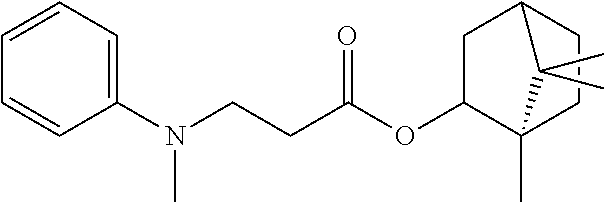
C1(N(C)CCC(OC2C3(C)CCC(C2)C3(C)C)=O)=CC=CC=C1
